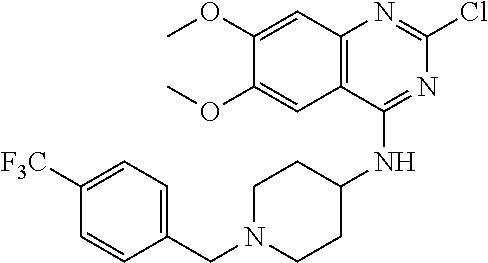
C12=C(C(NC3CCN(CC4=CC=C([F3C])C=C4)CC3)=NC(Cl)=N1)C=C(OC)C(OC)=C2
